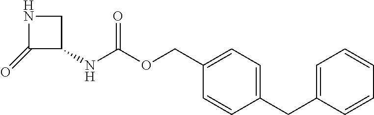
C1(=O)C(NC(OCC2=CC=C(CC3=CC=CC=C3)C=C2)=O)CN1
